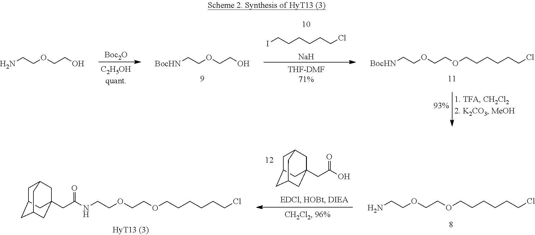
[Boc2O].ICCCCCCCl.[Na].NCCOCCO.[BocHN]CCOCCO.[BocHN]CCOCCOCCCCCCCl.C1C2CC3CC(CC(O)=O)(CC1C3)C2.NCCOCCOCCCCCCCl.O(CCOCCCCCCCl)CCNC(CC12CC3CC(CC(C1)C3)C2)=O
